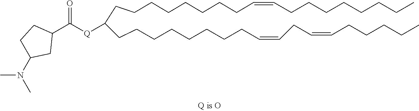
C(CCCCCCCC=CCCCCCCCC)C(CCCCCCCCC=CCC=CCCCCC)[Q]C(=O)C1CCC(N(C)C)C1
